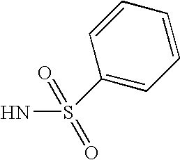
C1(S(N)(=O)=O)=CC=CC=C1
